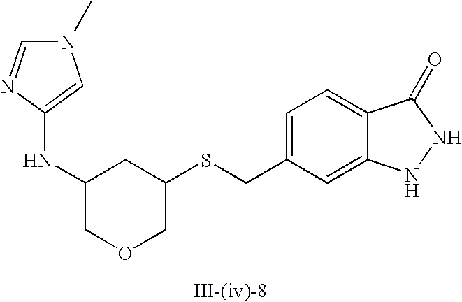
C1=C(CSC2COCC(NC3=CN(C)C=N3)C2)C=C2C(=C1)C(=O)NN2
